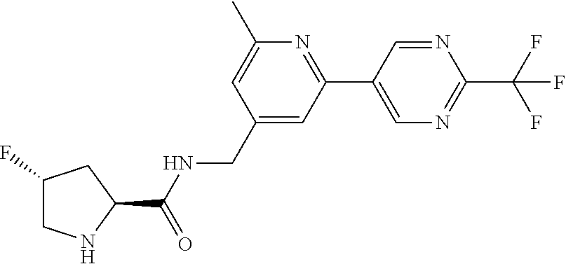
C1(CNC(=O)C2CC(F)CN2)=CC(C2=CN=C(C(F)(F)F)N=C2)=NC(C)=C1
